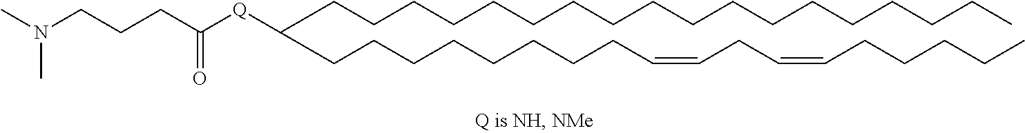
C(CCCCCCCCCCCCCCCC)CC(CCCCCCCCC=CCC=CCCCCC)[Q]C(CCCN(C)C)=O
